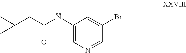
C(CC(NC1=CN=CC(Br)=C1)=O)(C)(C)C
